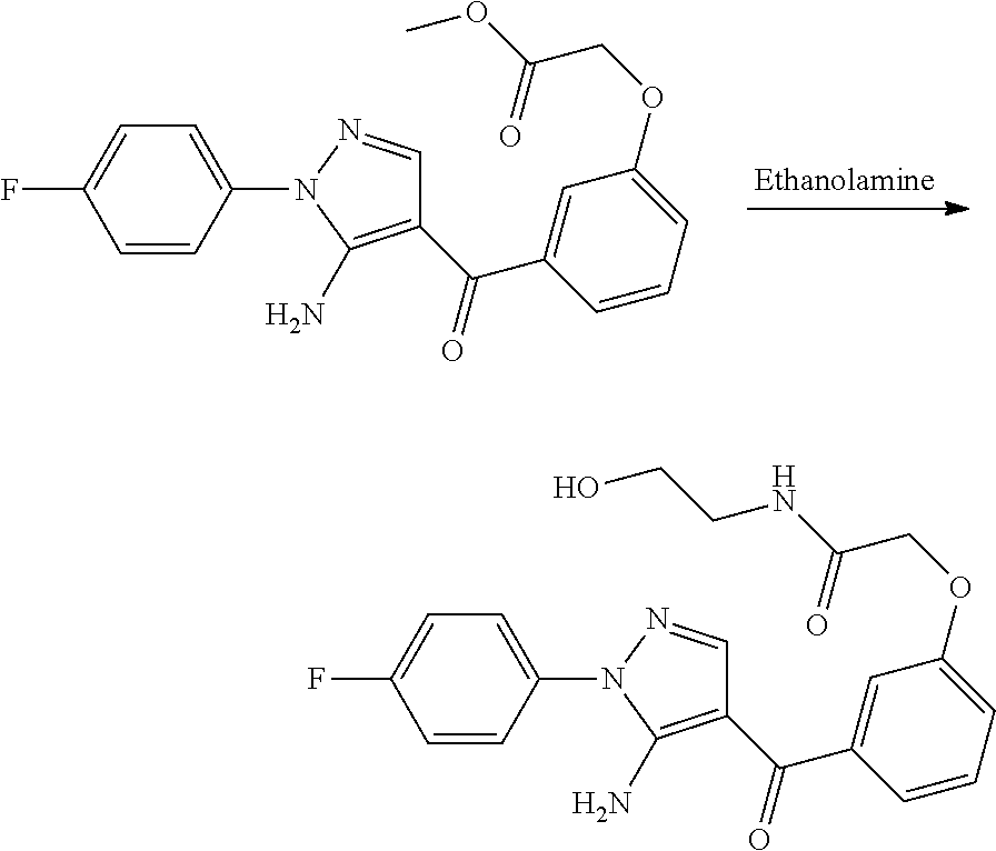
C1(C(=O)C2=CC(OCC(OC)=O)=CC=C2)=C(N)N(C2=CC=C(F)C=C2)N=C1.C1(C(=O)C2=CC(OCC(NCCO)=O)=CC=C2)=C(N)N(C2=CC=C(F)C=C2)N=C1
